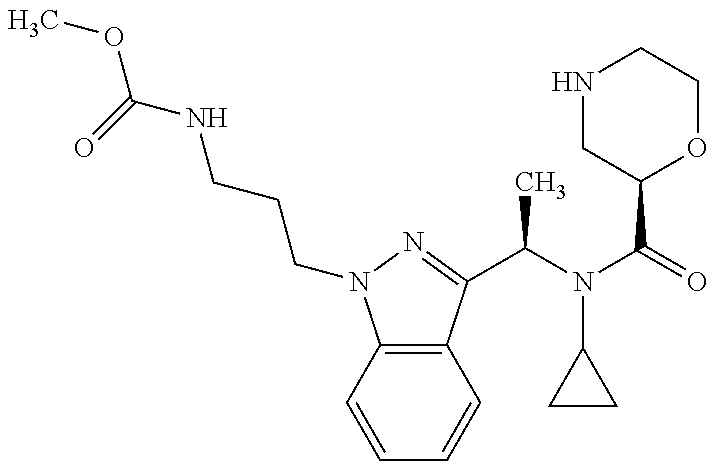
C12=C(C(C(N(C(=O)C3OCCNC3)C3CC3)C)=NN1CCCNC(OC)=O)C=CC=C2
